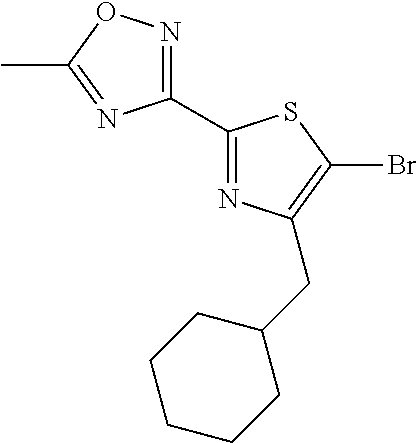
C1(C2=NC(CC3CCCCC3)=C(Br)S2)=NOC(C)=N1
